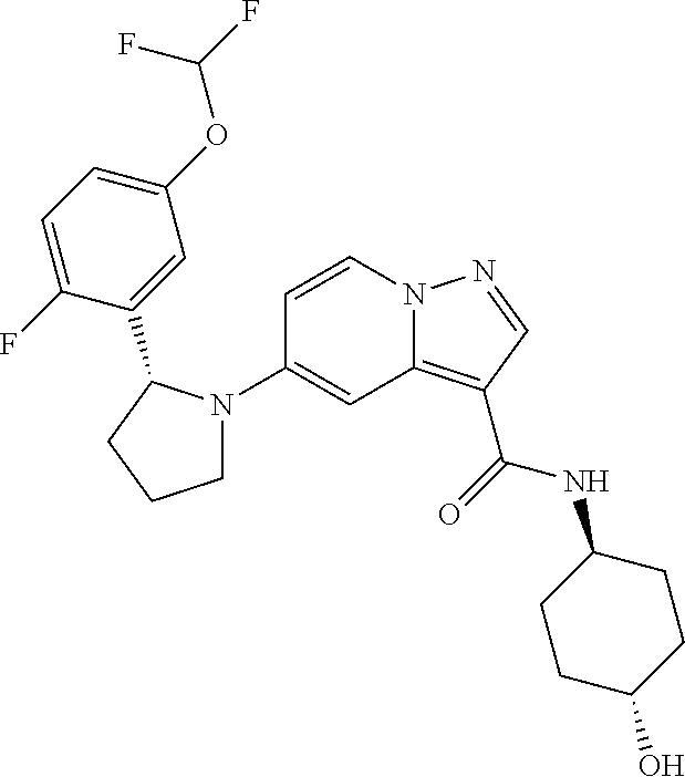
N12C(=C(C(=O)NC3CCC(O)CC3)C=N1)C=C(N1CCCC1C1=CC(OC(F)F)=CC=C1F)C=C2
